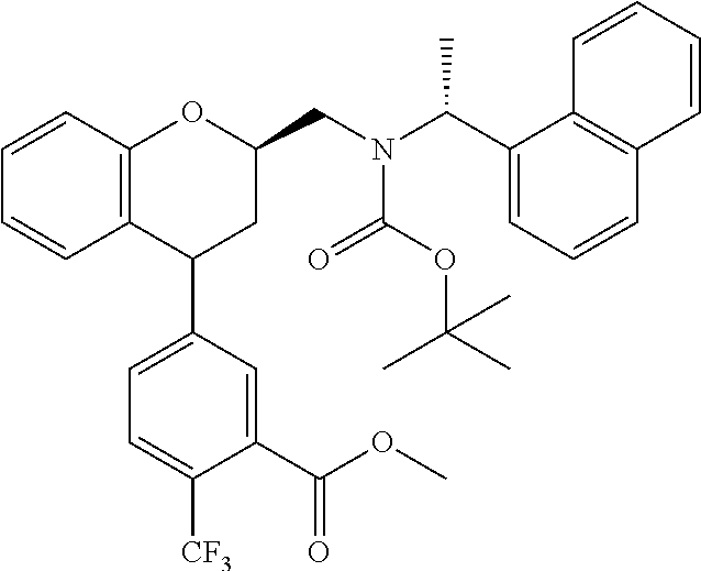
C12=C(C=CC=C1)OC(CN(C(C1=CC=CC3=C1C=CC=C3)C)C(OC(C)(C)C)=O)CC2C1=CC=C([CF3])C(C(OC)=O)=C1
